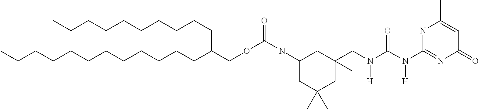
N(C(N(CC1(C)CC(NC(OCC(CCCCCCCCCC)CCCCCCCCCCCC)=O)CC(C)(C)C1)[H])=O)([H])C1=NC(=O)C=C(C)N1
